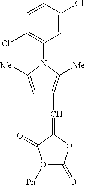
C1=CC(Cl)=CC(N2C([Me])=CC(C=C3OC(=O)O([Ph])C3=O)=C2[Me])=C1Cl
